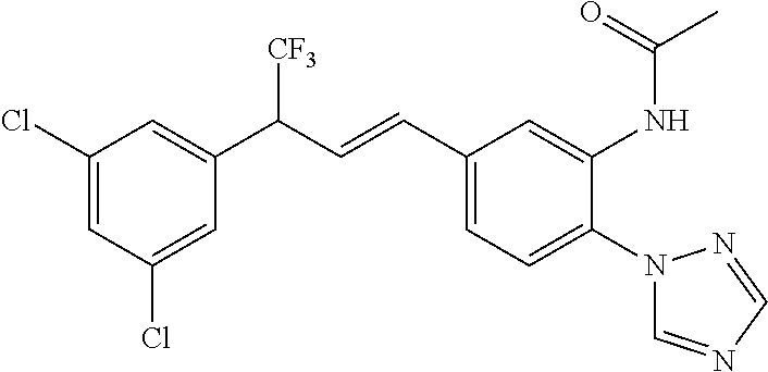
C1(C(C=CC2=CC=C(N3C=NC=N3)C(NC(C)=O)=C2)[CF3])=CC(Cl)=CC(Cl)=C1
